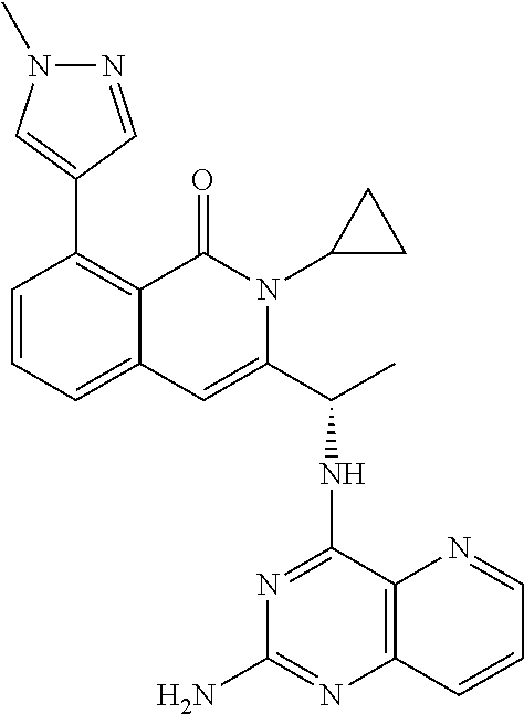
C1=CC=C2C(=C1C1=CN(C)N=C1)C(=O)N(C1CC1)C(C(C)NC1=NC(N)=NC3=C1N=CC=C3)=C2
